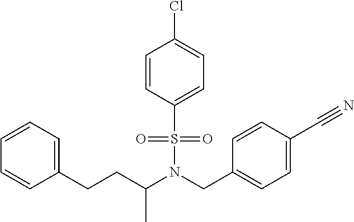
C1=CC=C(CCC(N(CC2=CC=C(C#N)C=C2)S(=O)(=O)C2=CC=C(Cl)C=C2)C)C=C1
